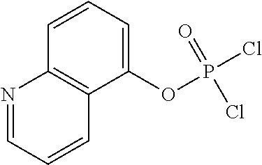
N1=CC=CC2=C1C=CC=C2OP(=O)(Cl)Cl
